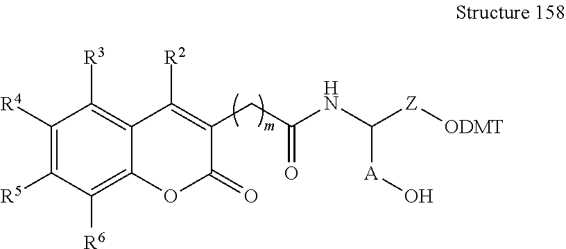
C1([R4])=C([R5])C([R6])=C2C(=C1[R3])C([R2])=C(CC(NC([A]O)[Z][ODMT])=O)C(=O)O2
